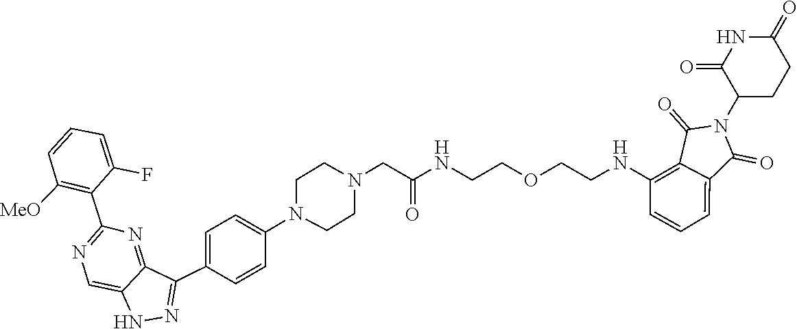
C1(C2=C([MeO])C=CC=C2F)=NC=C2C(=N1)C(C1=CC=C(N3CCN(CC(=O)NCCOCCNC4=C5C(=CC=C4)C(=O)N(C4CCC(=O)NC4=O)C5=O)CC3)C=C1)=NN2
